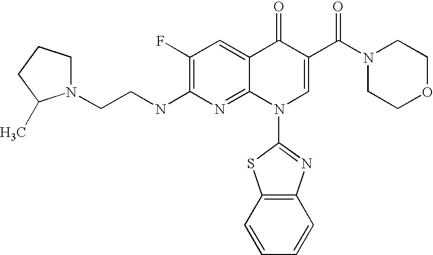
C1N(CCNC2=C(F)C=C3C(=N2)N(C2=NC4=C(C=CC=C4)S2)C=C(C(N2CCOCC2)=O)C3=O)C(C)CC1
